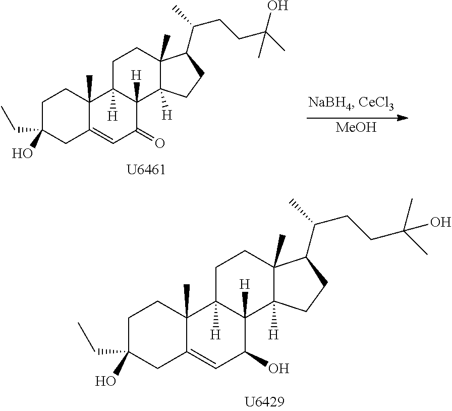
C1C(CC)(O)CC2=CC(=O)C3([H])C([H])(C2(C)C1)CCC1(C)C3([H])CCC1C(C)CCC(C)(O)C.[MeOH].C1C(CC)(O)CC2=CC(O)C3([H])C([H])(C2(C)C1)CCC1(C)C3([H])CCC1C(C)CCC(C)(C)O
